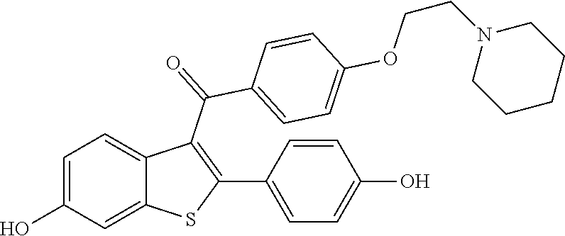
C1=C(O)C=C2C(=C1)C(C(=O)C1=CC=C(OCCN3CCCCC3)C=C1)=C(C1=CC=C(O)C=C1)S2
